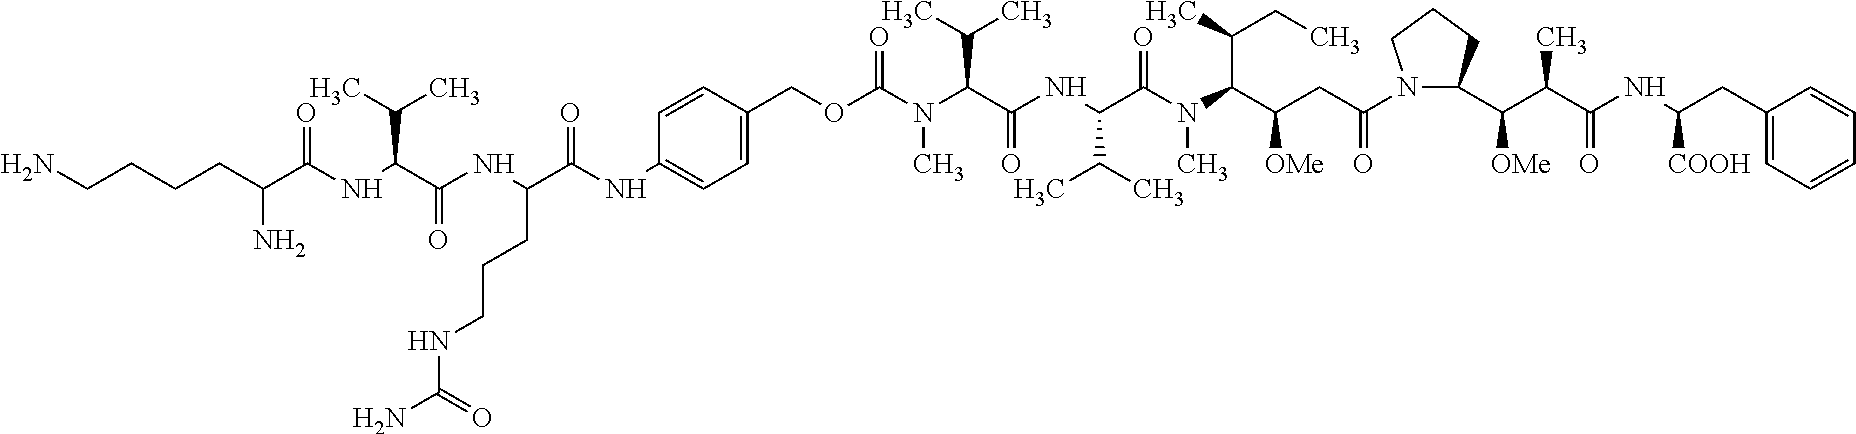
NCCCCC(C(NC(C(NC(C(NC1=CC=C(COC(N(C(C(NC(C(N(C(C(CC(N2C(C(C(C(NC([COOH])CC3=CC=CC=C3)=O)C)[OMe])CCC2)=O)[OMe])C(C)CC)C)=O)C(C)C)=O)C(C)C)C)=O)C=C1)=O)CCCNC(N)=O)=O)C(C)C)=O)N
